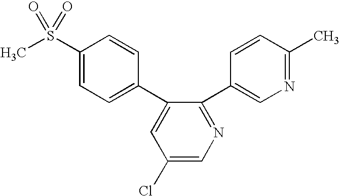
C1(S(C)(=O)=O)=CC=C(C2=CC(Cl)=CN=C2C2=CN=C(C)C=C2)C=C1
